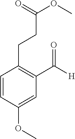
C1=CC(OC)=CC(C([H])=O)=C1CCC(OC)=O
